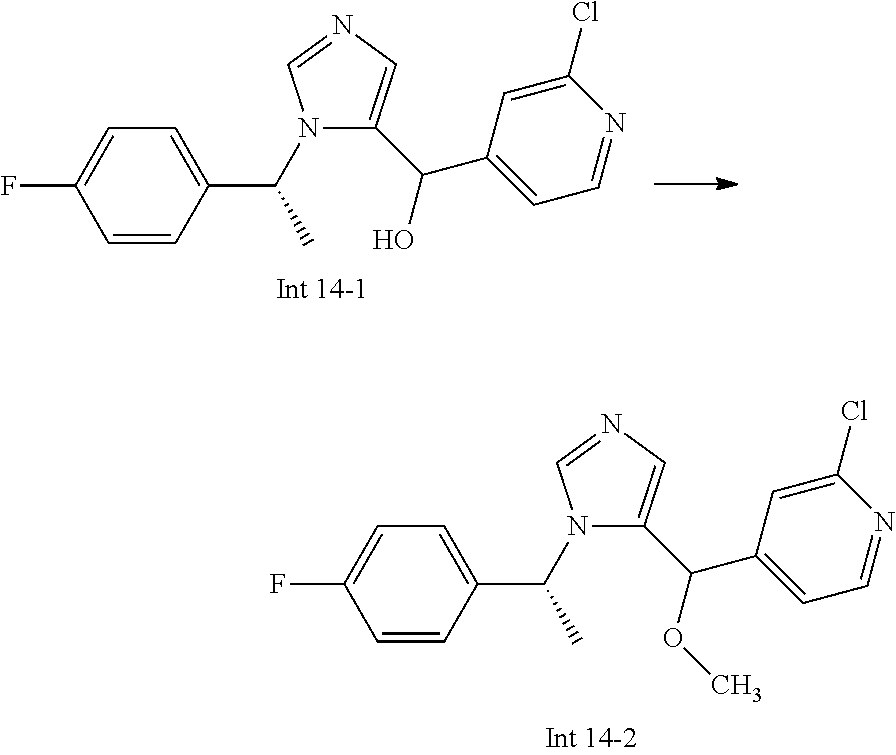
C1=CC(C(N2C=NC=C2C(C2=CC=NC(Cl)=C2)O)C)=CC=C1F.C1=CC(C(N2C=NC=C2C(C2=CC=NC(Cl)=C2)OC)C)=CC=C1F
